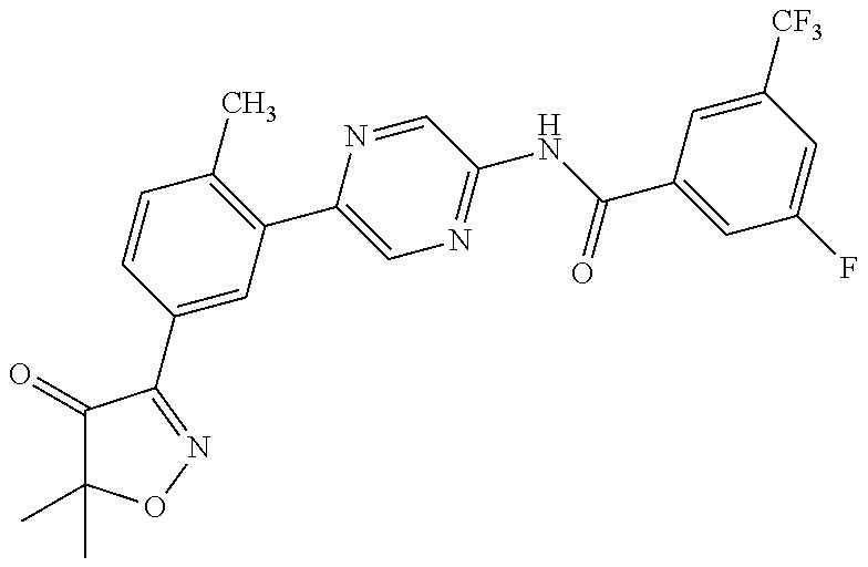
C1(=O)C(C)(C)ON=C1C1=CC(C2=CN=C(NC(=O)C3=CC(F)=CC([CF3])=C3)C=N2)=C(C)C=C1
